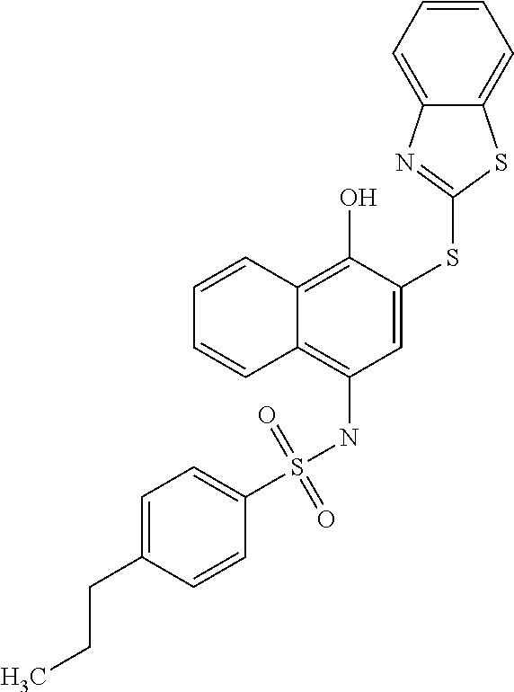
C1(S(NC2=C3C(=C(O)C(SC4=NC5=CC=CC=C5S4)=C2)C=CC=C3)(=O)=O)=CC=C(CCC)C=C1
